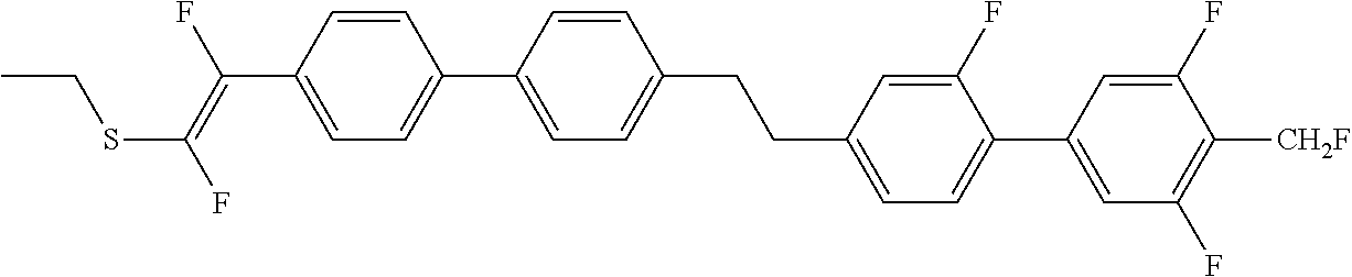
C(C1=CC=C(C2=CC(F)=C([CH2F])C(F)=C2)C(F)=C1)CC1=CC=C(C2=CC=C(C(=C(F)SCC)F)C=C2)C=C1
